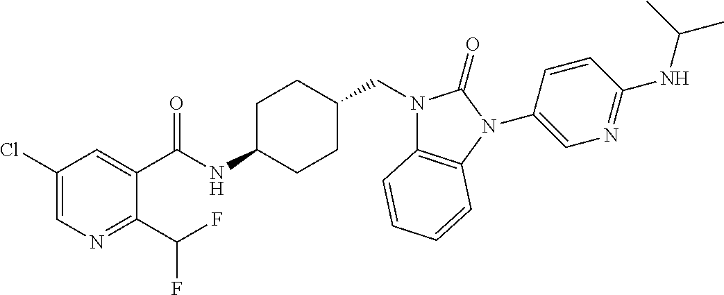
C1(Cl)=CN=C(C(F)F)C(C(NC2CCC(CN3C4=C(N(C5=CN=C(NC(C)C)C=C5)C3=O)C=CC=C4)CC2)=O)=C1
